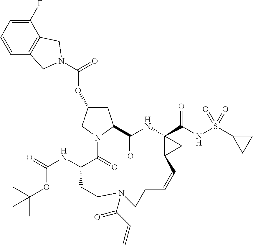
O(C1CC2N(C1)C(=O)C(NC(=O)OC(C)(C)C)CCN(C(C=C)=O)CCC=CC1C(C(NS(C3CC3)(=O)=O)=O)(NC2=O)C1)C(=O)N1CC2=C(C(F)=CC=C2)C1
